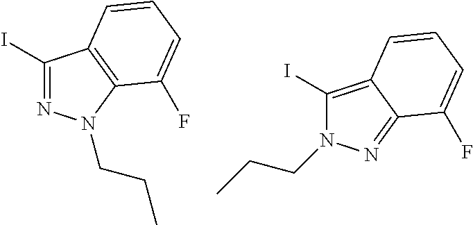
IC1=NN(CCC)C2=C1C=CC=C2F.IC1=C2C(=NN1CCC)C(F)=CC=C2
